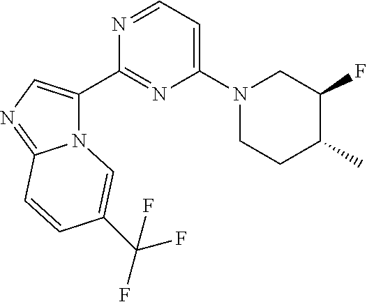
N12C(C3=NC(N4CCC(C)C(F)C4)=CC=N3)=CN=C1C=CC(C(F)(F)F)=C2
